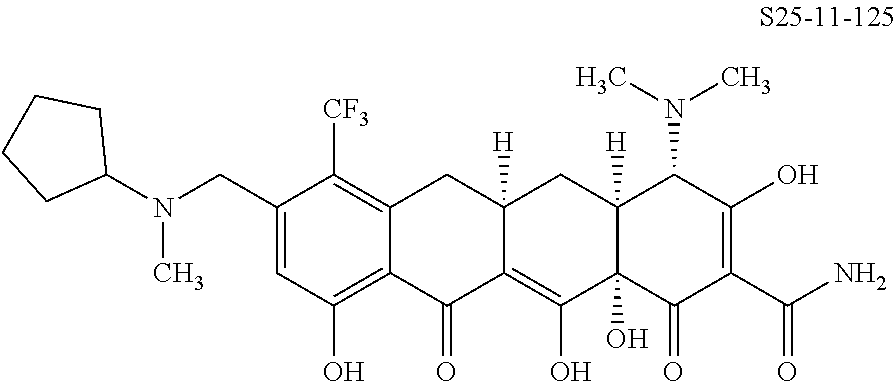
C1(CN(C)C2CCCC2)=CC(O)=C2C(=C1[CF3])CC1([H])C(=C(O)C3(O)C([H])(C1)C(N(C)C)C(O)=C(C(N)=O)C3=O)C2=O
